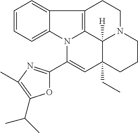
C1=CC=C2C(=C1)C1=C3N2C(C2=NC(C)=C(C(C)C)O2)=CC2(CC)C3([H])N(CC1)CCC2
